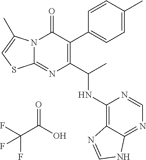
N12C(=NC(C(C)NC3=C4C(=NC=N3)NC=N4)=C(C3=CC=C(C)C=C3)C1=O)SC=C2C.FC(C(O)=O)(F)F
